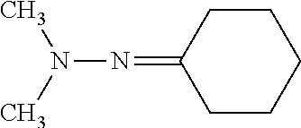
N(N=C1CCCCC1)(C)C
